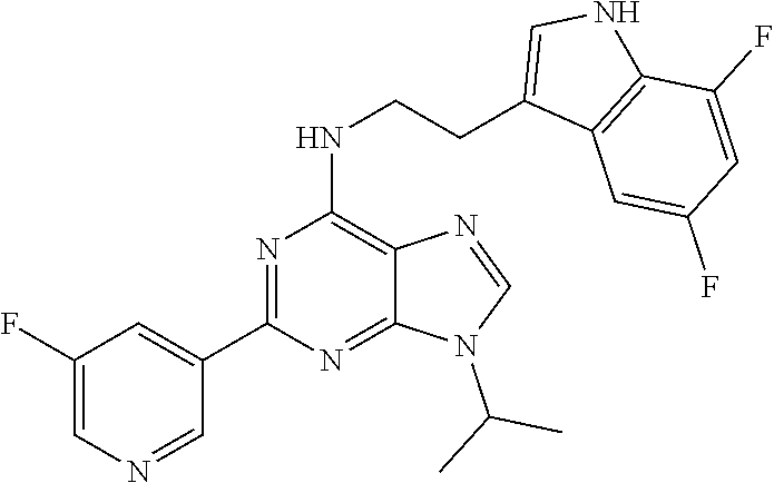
C1(C2=NC(NCCC3=CNC4=C3C=C(F)C=C4F)=C3C(=N2)N(C(C)C)C=N3)=CC(F)=CN=C1
